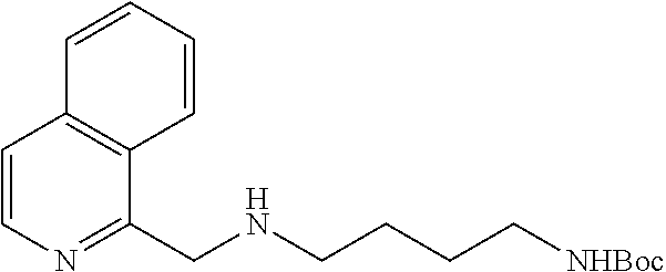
C1=CN=C(CNCCCC[NHBoc])C2=C1C=CC=C2
